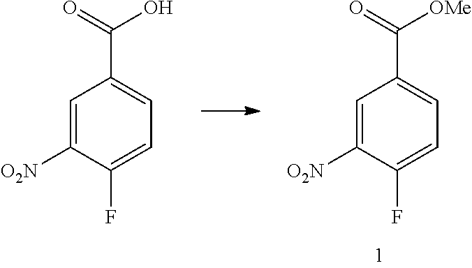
C1=C([O2N])C(F)=CC=C1C(=O)[OMe].C1=C([O2N])C(F)=CC=C1C(=O)O
